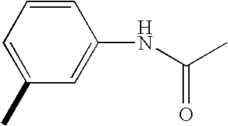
CC1=CC=CC(NC(C)=O)=C1
